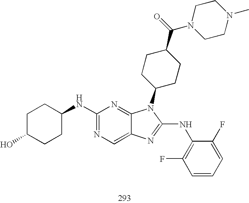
C1(NC2CCC(O)CC2)=NC=C2C(=N1)N(C1CCC(C(=O)N3CCN(C)CC3)CC1)C(NC1=C(F)C=CC=C1F)=N2
